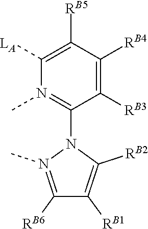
[LA]C1=C([RB5])C([RB4])=C([RB3])C(N2C([RB2])=C([RB1])C([RB6])=N2C)=N1C
